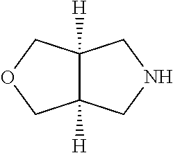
C12([H])C([H])(CNC1)COC2
